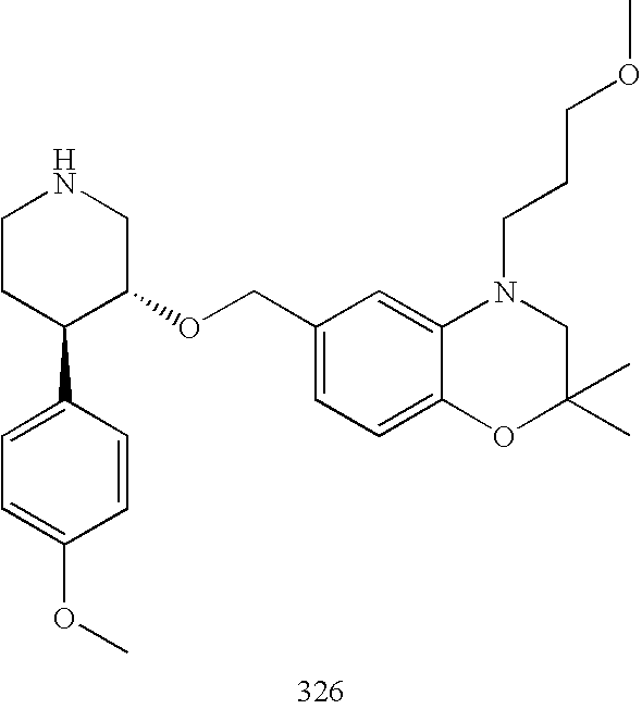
C1CC(C2=CC=C(OC)C=C2)C(OCC2=CC=C3C(=C2)N(CCCOC)CC(C)(C)O3)CN1
